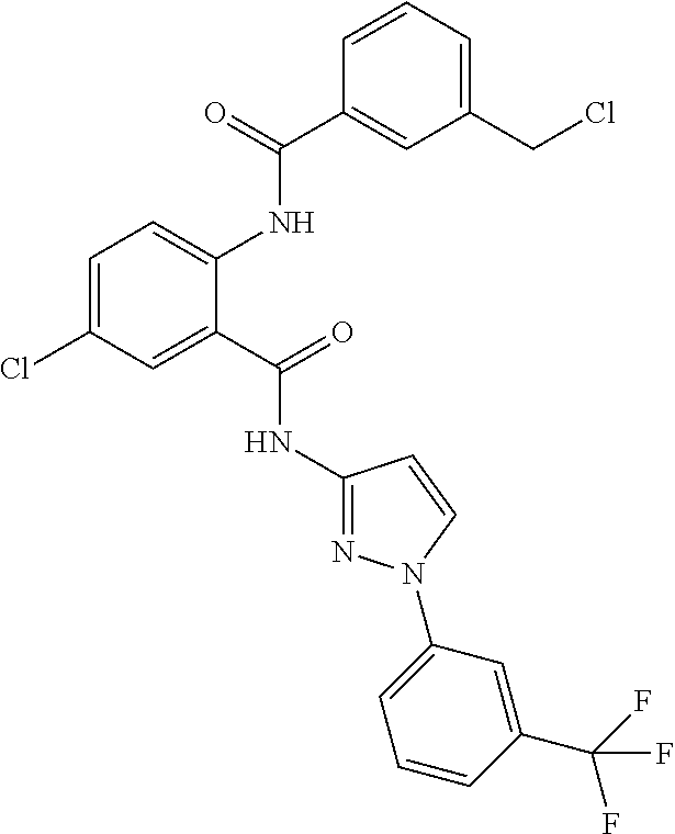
C1=C(Cl)C=C(C(=O)NC2=NN(C3=CC=CC(C(F)(F)F)=C3)C=C2)C(NC(C2=CC(CCl)=CC=C2)=O)=C1
